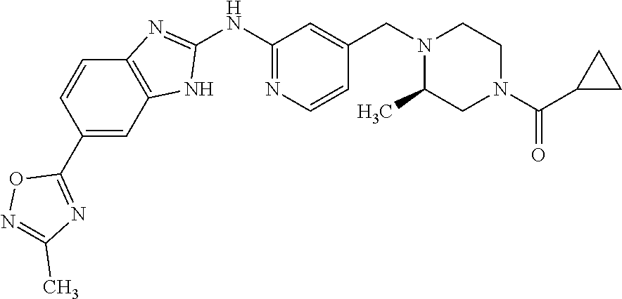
C1(NC2=NC3=C(N2)C=C(C2=NC(C)=NO2)C=C3)=NC=CC(CN2C(C)CN(C(C3CC3)=O)CC2)=C1
